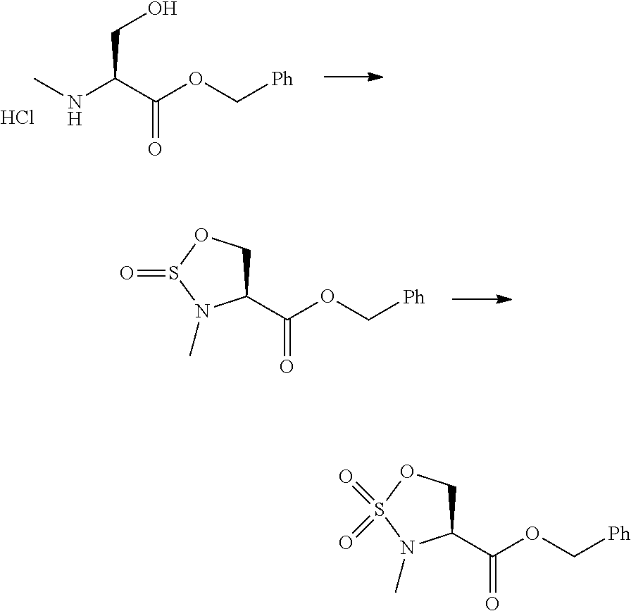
C1(C(=O)OC[Ph])COS(=O)N1C.C(CO)(C(OC[Ph])=O)NC.Cl.C1(C(=O)OC[Ph])COS(=O)(=O)N1C
